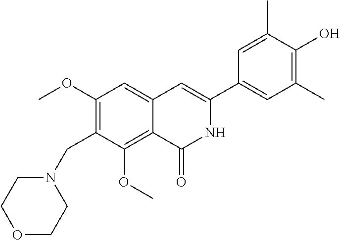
C1(OC)=C(CN2CCOCC2)C(OC)=C2C(=C1)C=C(C1=CC(C)=C(O)C(C)=C1)NC2=O
